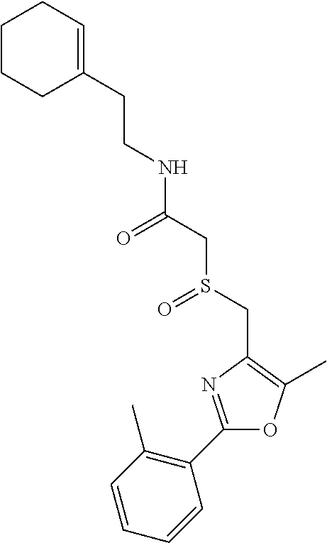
C(CC1=CCCCC1)NC(CS(CC1=C(C)OC(C2=C(C)C=CC=C2)=N1)=O)=O
